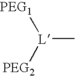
[PEG1][L](C)[PEG2]
